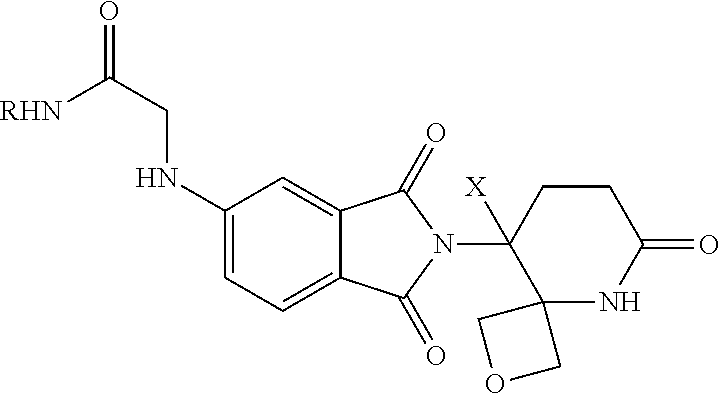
C1(NCC(=O)[RHN])=CC=C2C(=C1)C(=O)N(C1([X])C3(NC(=O)CC1)COC3)C2=O
